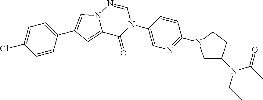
C1=C(Cl)C=CC(C2=CN3C(=C2)C(=O)N(C2=CN=C(N4CC(N(C(C)=O)CC)CC4)C=C2)C=N3)=C1
